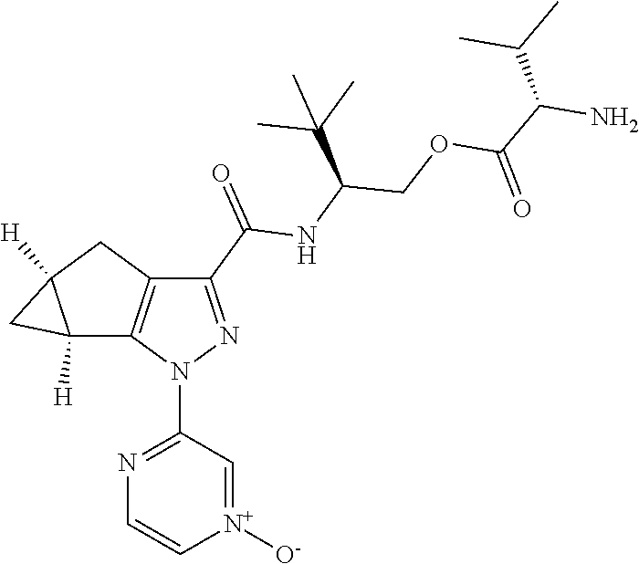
[N+]1([O-])=CC(N2N=C(C(=O)NC(COC(C(C(C)C)N)=O)C(C)(C)C)C3=C2C2([H])C([H])(C3)C2)=NC=C1
